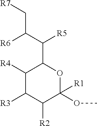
C1([R4])C([R3])C([R2])C([R1])(OC)OC1C(C([R6])C[R7])[R5]
